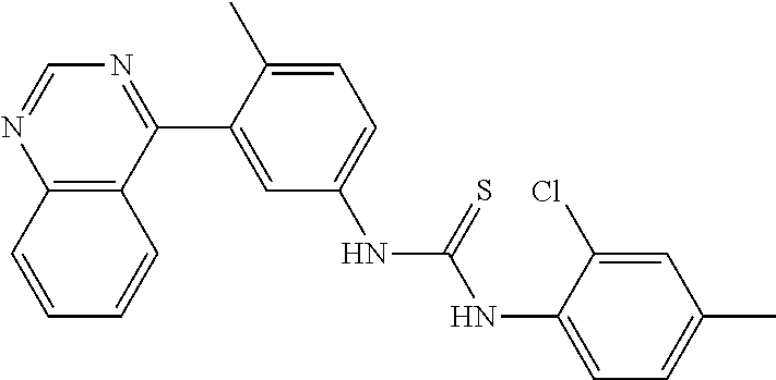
C12=C(C(C3=CC(NC(NC4=CC=C(C)C=C4Cl)=S)=CC=C3C)=NC=N1)C=CC=C2
